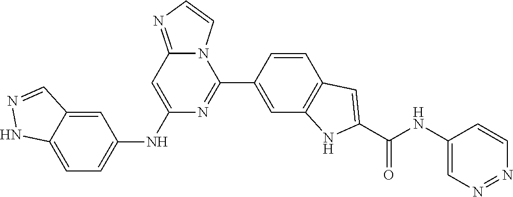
N1=NC=CC(NC(C2=CC3=C(N2)C=C(C2=NC(NC4=CC=C5NN=CC5=C4)=CC4=NC=CN24)C=C3)=O)=C1
